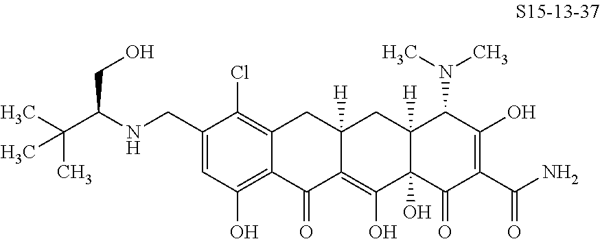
C12=C(Cl)C(CNC(C(C)(C)C)CO)=CC(O)=C1C(=O)C1=C(O)C3(O)C([H])(CC1([H])C2)C(N(C)C)C(O)=C(C(N)=O)C3=O
